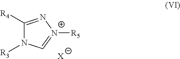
C1([R4])=N[N+]([R5])=CN1[R3].[X]
